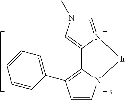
C1=CN2[Ir]N3=CN(C)C=C3C2=C1C1=CC=CC=C1
